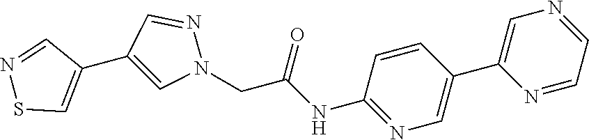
C1(C2=CN(CC(NC3=NC=C(C4=CN=CC=N4)C=C3)=O)N=C2)=CSN=C1
